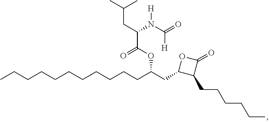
CC(C)CC(C(OC(CC1C(CCCCCC)C(=O)O1)CCCCCCCCCCC)=O)N(C(=O)[H])[H]
